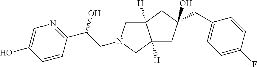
C12([H])CC(CC3=CC=C(F)C=C3)(O)CC1([H])CN(CC(C1=NC=C(O)C=C1)O)C2
